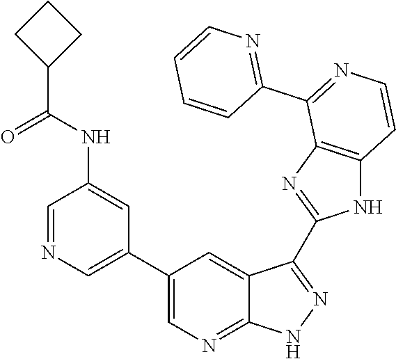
C1=NC=C(C2=CN=C3C(=C2)C(C2=NC4=C(N2)C=CN=C4C2=NC=CC=C2)=NN3)C=C1NC(C1CCC1)=O
